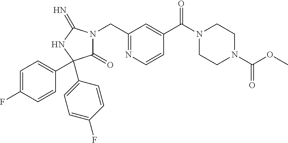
C1(=O)N(CC2=NC=CC(C(=O)N3CCN(C(OC)=O)CC3)=C2)C(=N)NC1(C1=CC=C(F)C=C1)C1=CC=C(F)C=C1
